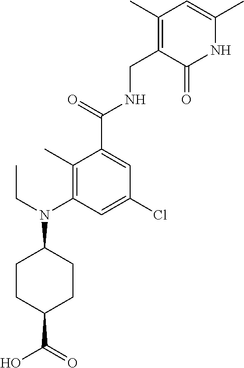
C1(C)=C(CNC(C2=CC(Cl)=CC(N(CC)C3CCC(C(=O)O)CC3)=C2C)=O)C(=O)NC(C)=C1
